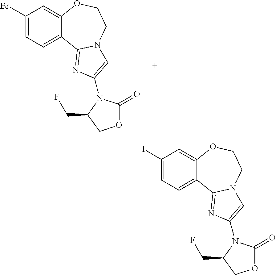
C1(Br)=CC=C2C(=C1)OCCN1C2=NC(N2C(=O)OCC2CF)=C1.C1(I)=CC=C2C(=C1)OCCN1C2=NC(N2C(=O)OCC2CF)=C1
